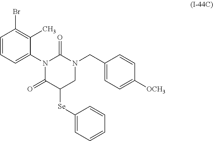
N1(CC2=CC=C([OCH3])C=C2)CC([Se]C2=CC=CC=C2)C(=O)N(C2=CC=CC(Br)=C2C)C1=O
